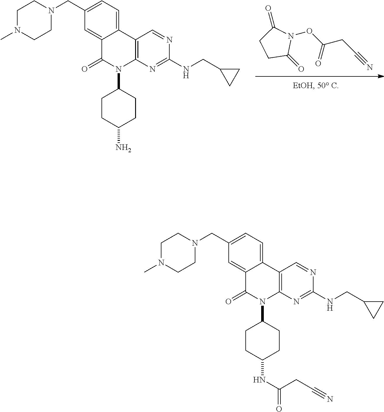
C1C(=O)N(OC(=O)CC#N)C(=O)C1.C12=CC(CN3CCN(C)CC3)=CC=C1C1=C(N(C3CCC(N)CC3)C2=O)N=C(NCC2CC2)N=C1.C12=CC(CN3CCN(C)CC3)=CC=C1C1=C(N(C3CCC(NC(CC#N)=O)CC3)C2=O)N=C(NCC2CC2)N=C1
